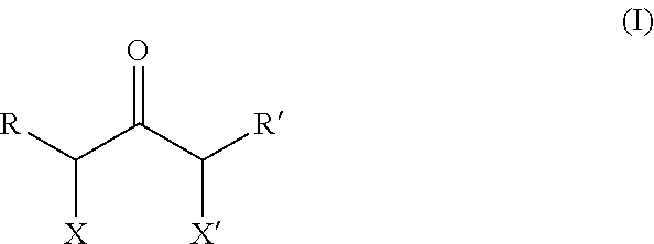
[R]C(C(C([R])[X])=O)[X]
